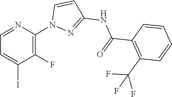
C(F)(C1=C(C(=O)NC2=NN(C3=C(F)C(I)=CC=N3)C=C2)C=CC=C1)(F)F
